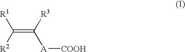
C(=C([R3])[A][COOH])([R2])[R1]
